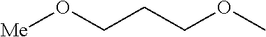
[Me]OCCCOC
